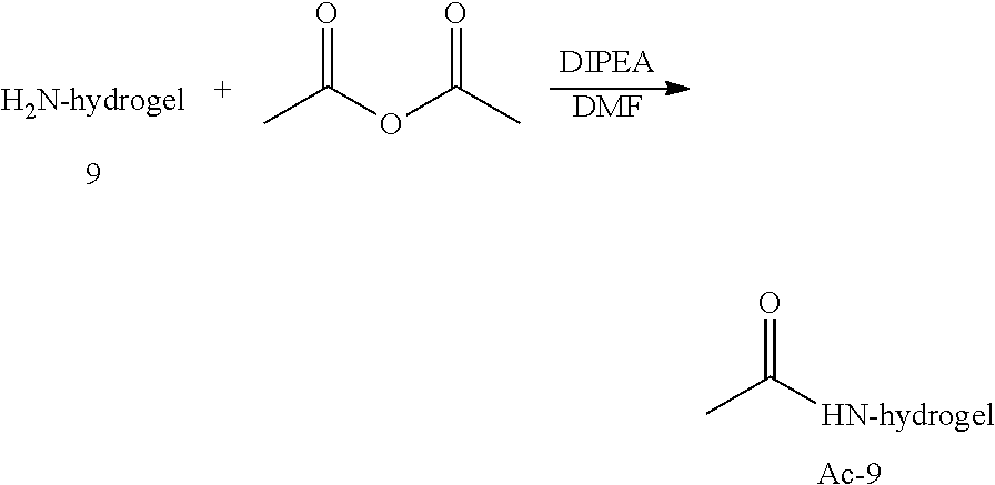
O=C(C)[HN-hydrogel].[Ac].[DMF].O=C(C)OC(=O)C
